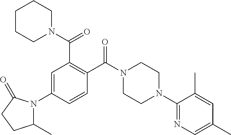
C1=C(N2C(C)CCC2=O)C=CC(C(N2CCN(C3=NC=C(C)C=C3C)CC2)=O)=C1C(N1CCCCC1)=O
